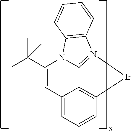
N12C3=N([Ir]C4=C3C(=CC=C4)C=C1C(C)(C)C)C1=C2C=CC=C1
